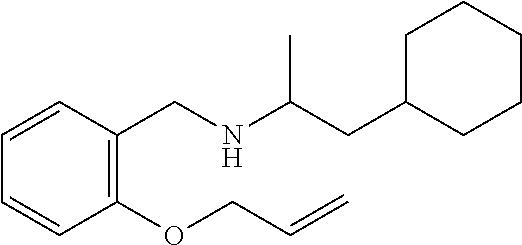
C1=CC(OCC=C)=C(CNC(CC2CCCCC2)C)C=C1
